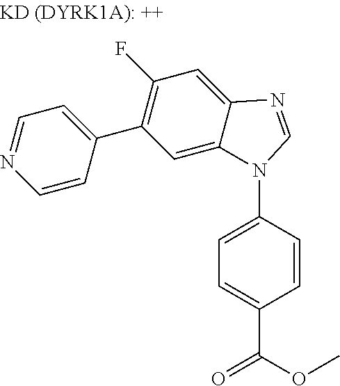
C1=C(N2C3=CC(C4=CC=NC=C4)=C(F)C=C3N=C2)C=CC(C(OC)=O)=C1
